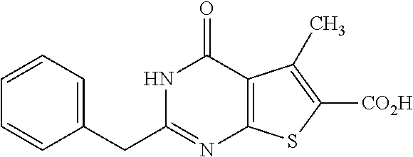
C1=CC=C(CC2=NC3=C(C(=O)N2)C(C)=C([CO2H])S3)C=C1
